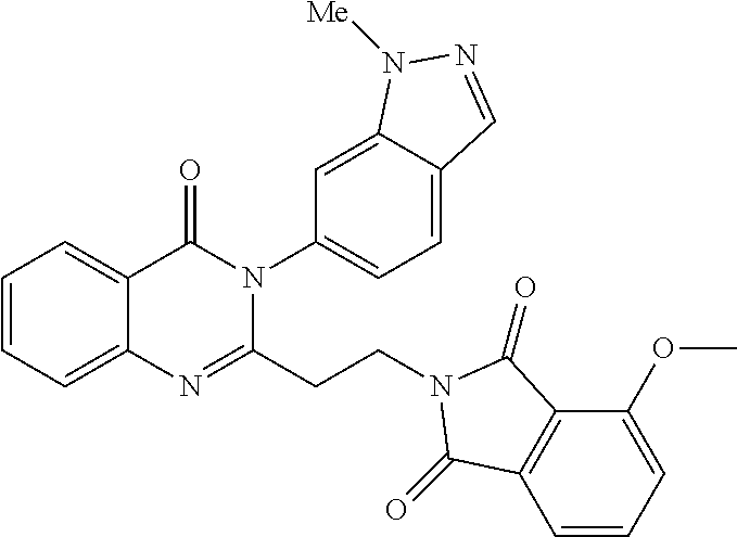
C1=CC=C2C(=C1)C(=O)N(C1=CC=C3C(=C1)N([Me])N=C3)C(CCN1C(=O)C3=C(C=CC=C3OC)C1=O)=N2
